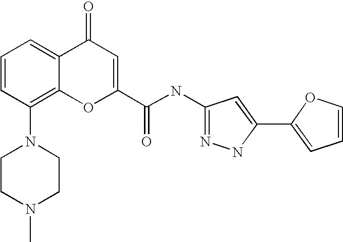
N1(C2=C3C(=CC=C2)C(=O)C=C(C(NC2=NNC(C4=CC=CO4)=C2)=O)O3)CCN(C)CC1
